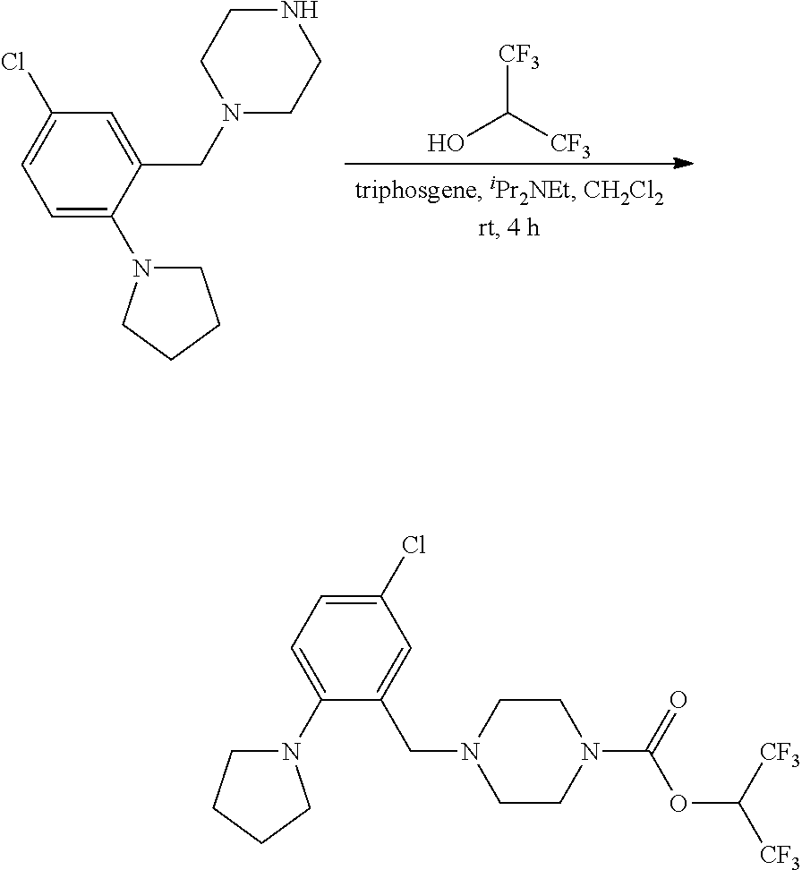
[CF3]C([CF3])O.C1=C(N2CCCC2)C(CN2CCNCC2)=CC(Cl)=C1.C1(Cl)=CC=C(N2CCCC2)C(CN2CCN(C(=O)OC([CF3])[CF3])CC2)=C1
